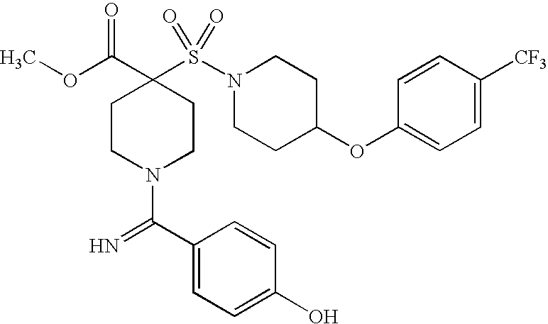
C1(OC2CCN(S(=O)(=O)C3(C(=O)OC)CCN(C(=N)C4=CC=C(O)C=C4)CC3)CC2)=CC=C([CF3])C=C1
